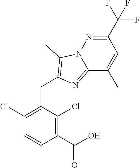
C1(Cl)=C(CC2=C(C)N3C(=N2)C(C)=CC(C(F)(F)F)=N3)C(Cl)=C(C(=O)O)C=C1
